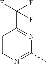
C1=CN=C(C)N=C1C(F)(F)F
